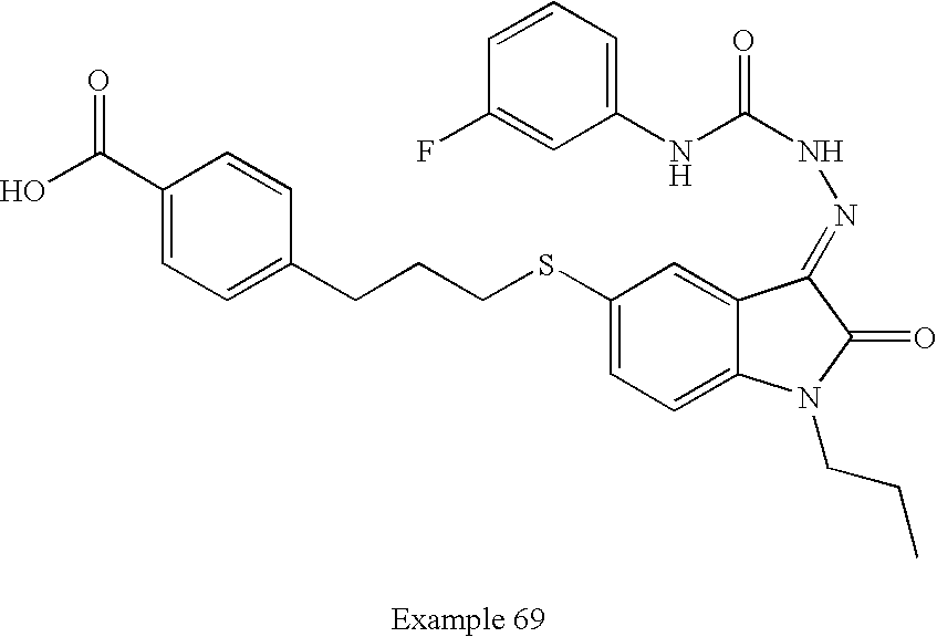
C1(C(O)=O)=CC=C(CCCSC2=CC=C3C(=C2)C(=NNC(=O)NC2=CC=CC(F)=C2)C(=O)N3CCC)C=C1
